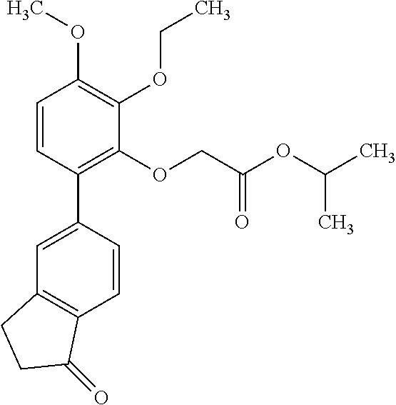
C1=C(C2=C(OCC(OC(C)C)=O)C(OCC)=C(OC)C=C2)C=CC2=C1CCC2=O
